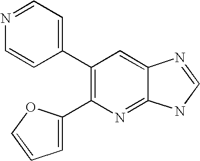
C1(C2=CC=NC=C2)=C(C2=CC=CO2)N=C2C(=C1)N=CN2
